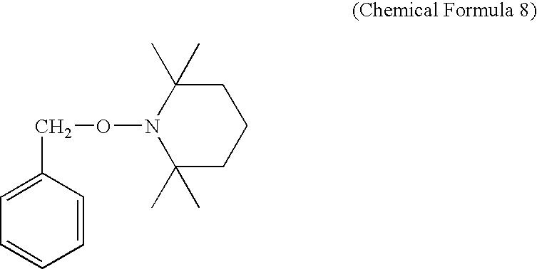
C1(CON2C(C)(C)CCCC2(C)C)=CC=CC=C1
